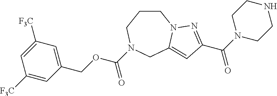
C1CN2C(=CC(C(N3CCNCC3)=O)=N2)CN(C(OCC2=CC([F3C])=CC([F3C])=C2)=O)C1
